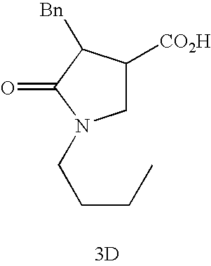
C1([CO2H])CN(CCCC)C(=O)C1[Bn].[3D]
